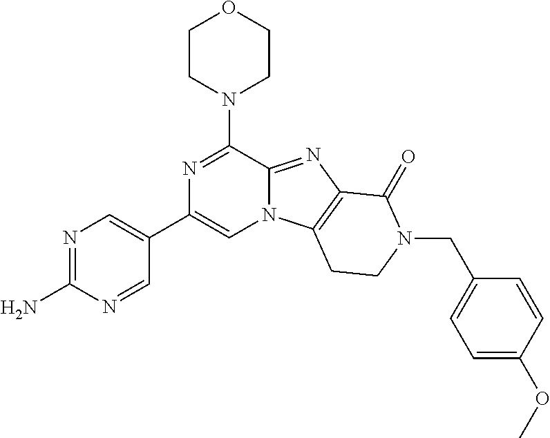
N1=C(N)N=CC(C2=CN3C(=NC4=C3CCN(CC3=CC=C(OC)C=C3)C4=O)C(N3CCOCC3)=N2)=C1
